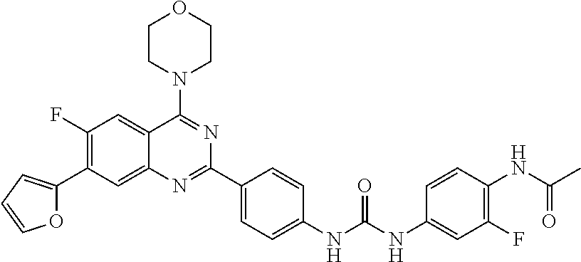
O1C(C2=C(F)C=C3C(=C2)N=C(C2=CC=C(NC(NC4=CC(F)=C(NC(C)=O)C=C4)=O)C=C2)N=C3N2CCOCC2)=CC=C1
